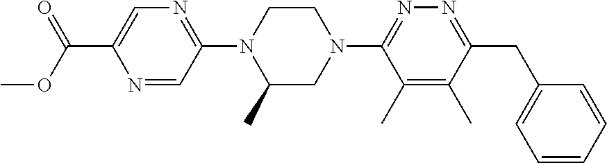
N1=CC(N2C(C)CN(C3=NN=C(CC4=CC=CC=C4)C(C)=C3C)CC2)=NC=C1C(OC)=O
